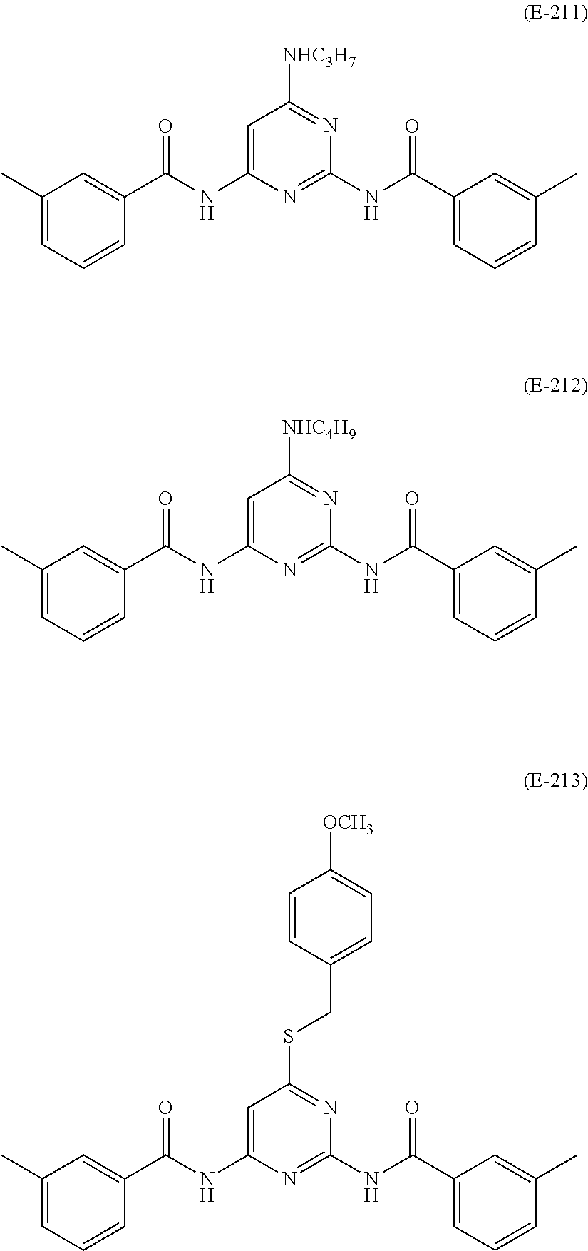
C1(C)=CC=CC(C(NC2=CC([NHC3H7])=NC(NC(C3=CC=CC(C)=C3)=O)=N2)=O)=C1.C1(C)=CC=CC(C(NC2=CC([NHC4H9])=NC(NC(C3=CC=CC(C)=C3)=O)=N2)=O)=C1.C1(C)=CC=CC(C(NC2=CC(SCC3=CC=C([OCH3])C=C3)=NC(NC(C3=CC=CC(C)=C3)=O)=N2)=O)=C1
